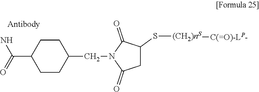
C1CC(C(N)=O)CCC1CN1C(=O)CC(S[(CH2)nS][C(=O)-LP-])C1=O
